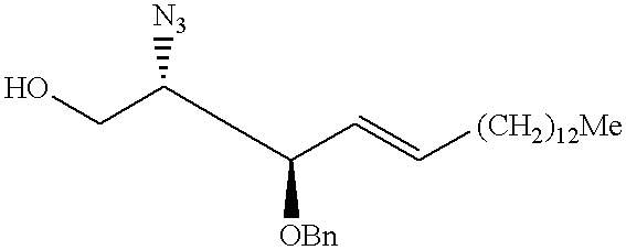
C(C=C[(CH2)12Me])(CC([N3])CO)[OBn]
